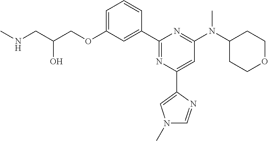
C1=C(OCC(CNC)O)C=C(C2=NC(C3=CN(C)C=N3)=CC(N(C3CCOCC3)C)=N2)C=C1
